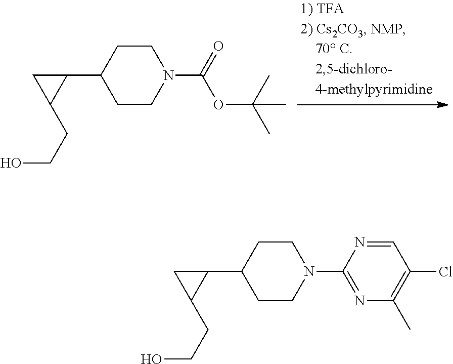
C1CC(C2CC2CCO)CCN1C(OC(C)(C)C)=O.C1CC(C2CC2CCO)CCN1C1=NC(C)=C(Cl)C=N1
